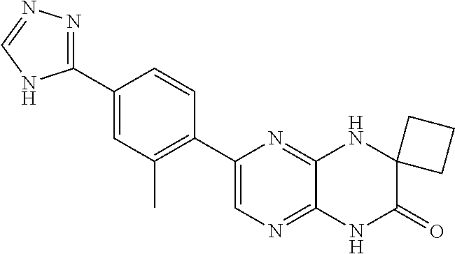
C12=NC=C(C3=C(C)C=C(C4=NN=CN4)C=C3)N=C1NC1(C(=O)N2)CCC1
